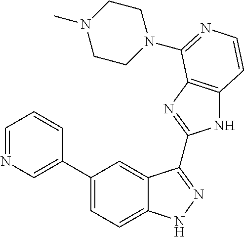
C1(C2=CN=CC=C2)=CC=C2C(=C1)C(C1=NC3=C(N1)C=CN=C3N1CCN(C)CC1)=NN2
